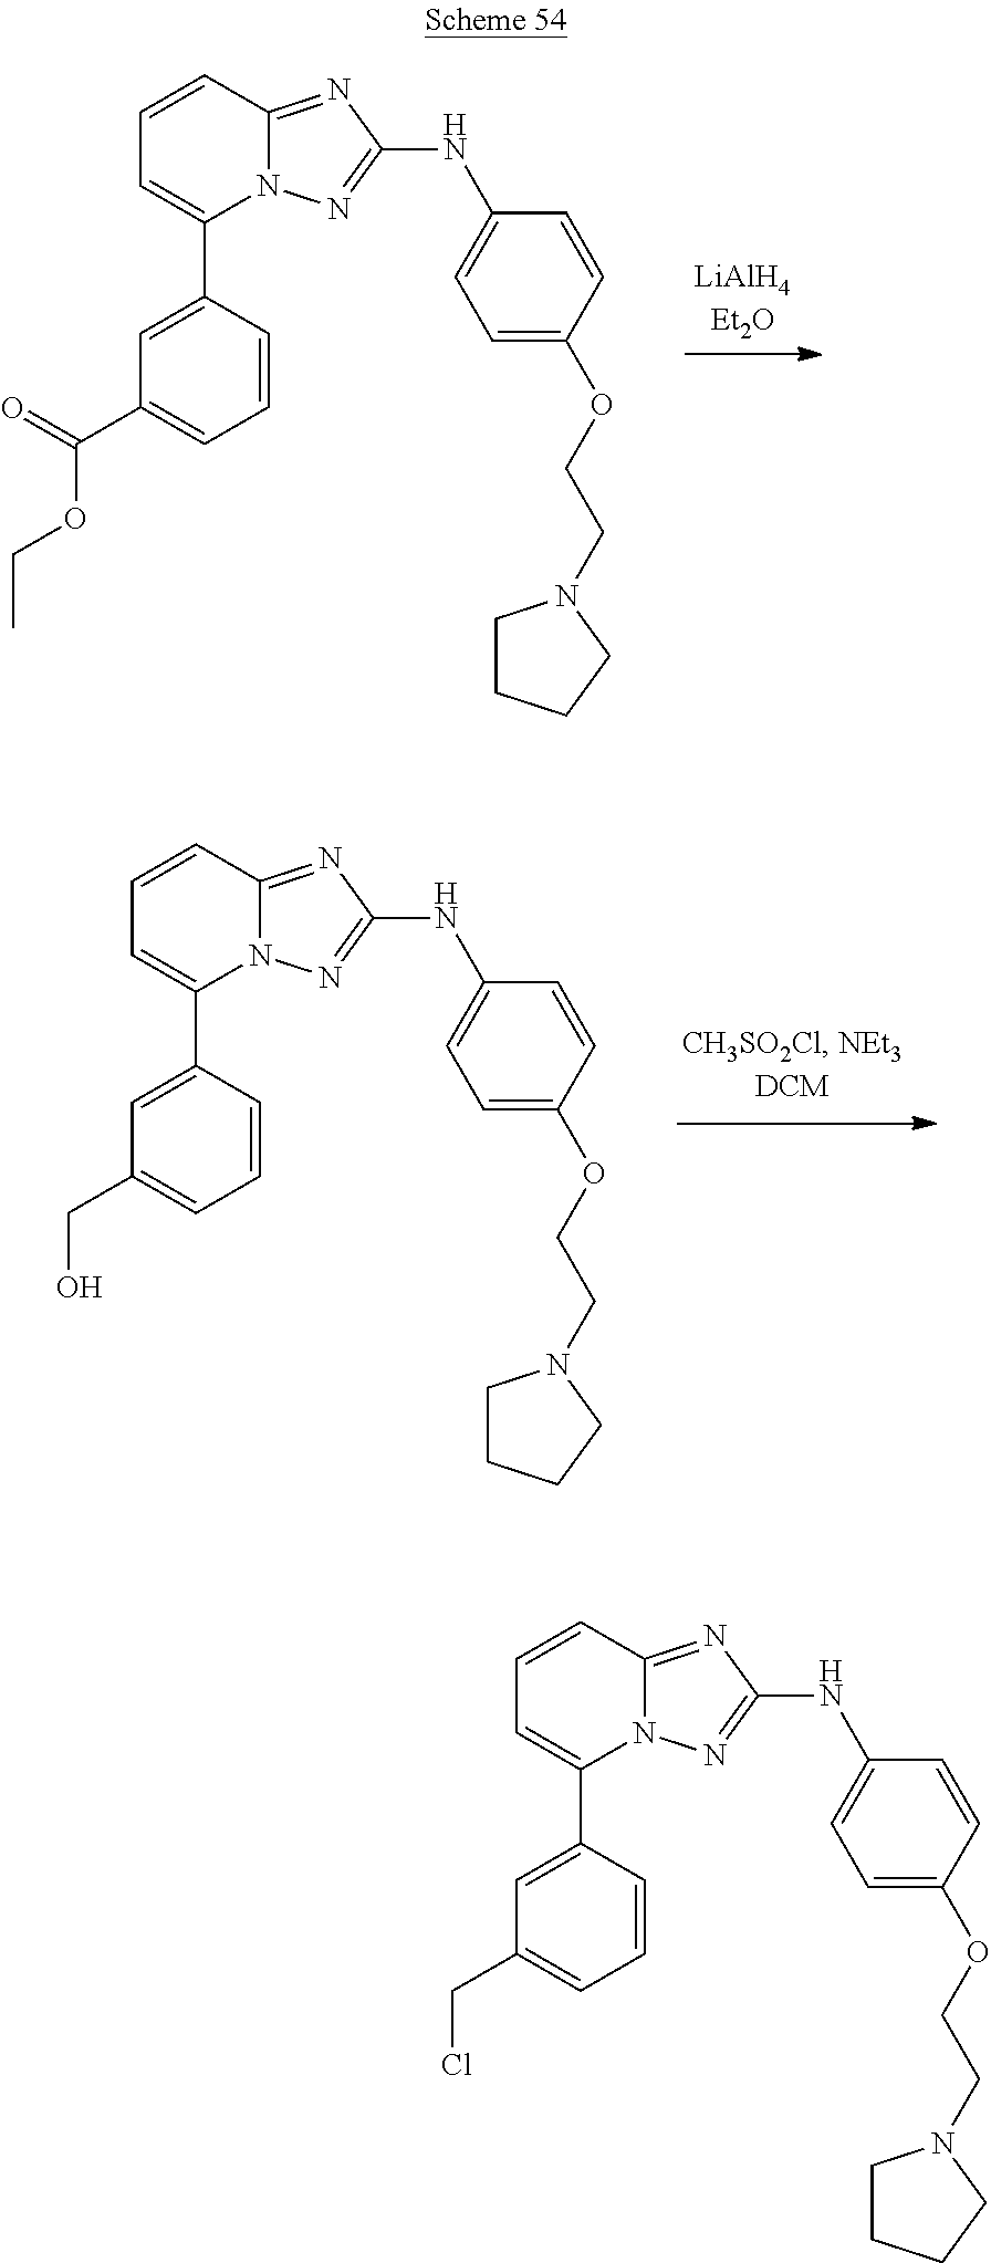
N12C(=NC(NC3=CC=C(OCCN4CCCC4)C=C3)=N1)C=CC=C2C1=CC(C(=O)OCC)=CC=C1.N12C(=NC(NC3=CC=C(OCCN4CCCC4)C=C3)=N1)C=CC=C2C1=CC(CO)=CC=C1.N12C(=NC(NC3=CC=C(OCCN4CCCC4)C=C3)=N1)C=CC=C2C1=CC(CCl)=CC=C1
